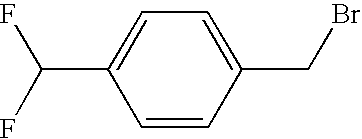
C1=CC(CBr)=CC=C1C(F)F
